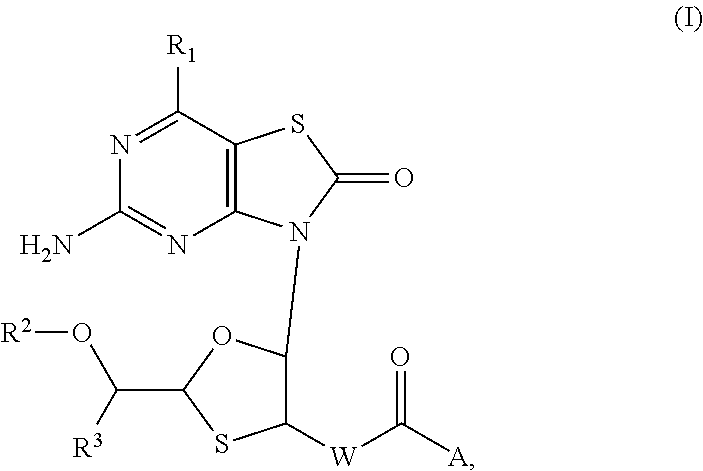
C1([R1])=NC(N)=NC2=C1SC(=O)N2C1C([W]C([A])=O)SC(C([R3])O[R2])O1
